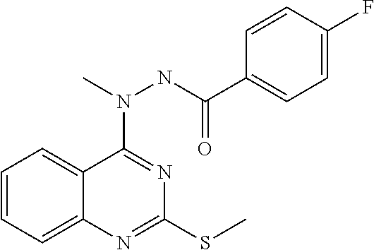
C1=CC=C2C(=C1)C(N(NC(=O)C1=CC=C(F)C=C1)C)=NC(SC)=N2
